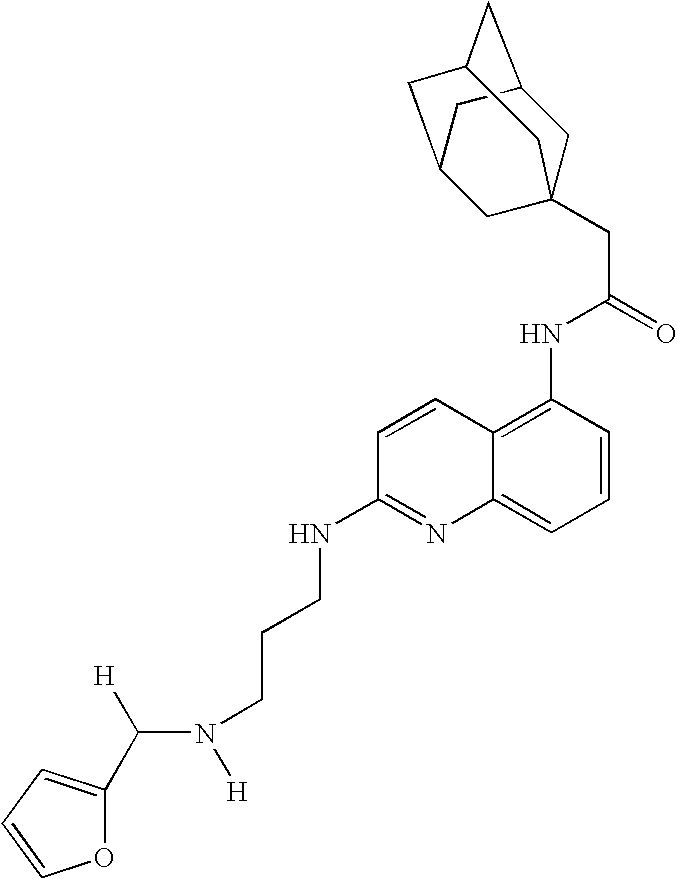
C([H])(N([H])CCCNC1=NC2=CC=CC(NC(CC34CC5CC(CC(C3)C5)C4)=O)=C2C=C1)C1=CC=CO1
